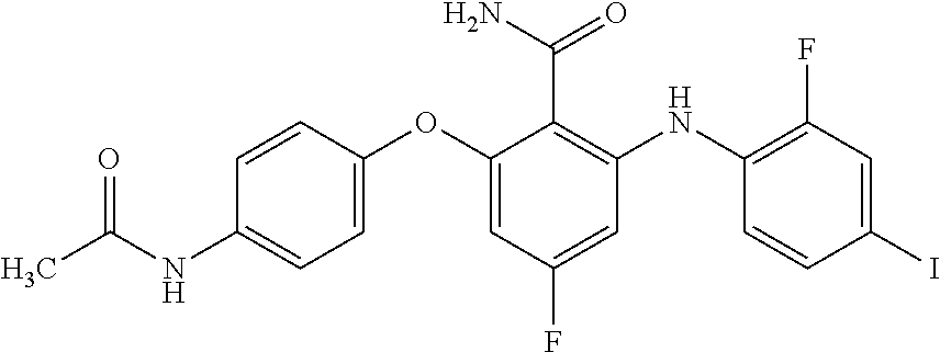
C1=CC(OC2=CC(F)=CC(NC3=C(F)C=C(I)C=C3)=C2C(=O)N)=CC=C1NC(C)=O
